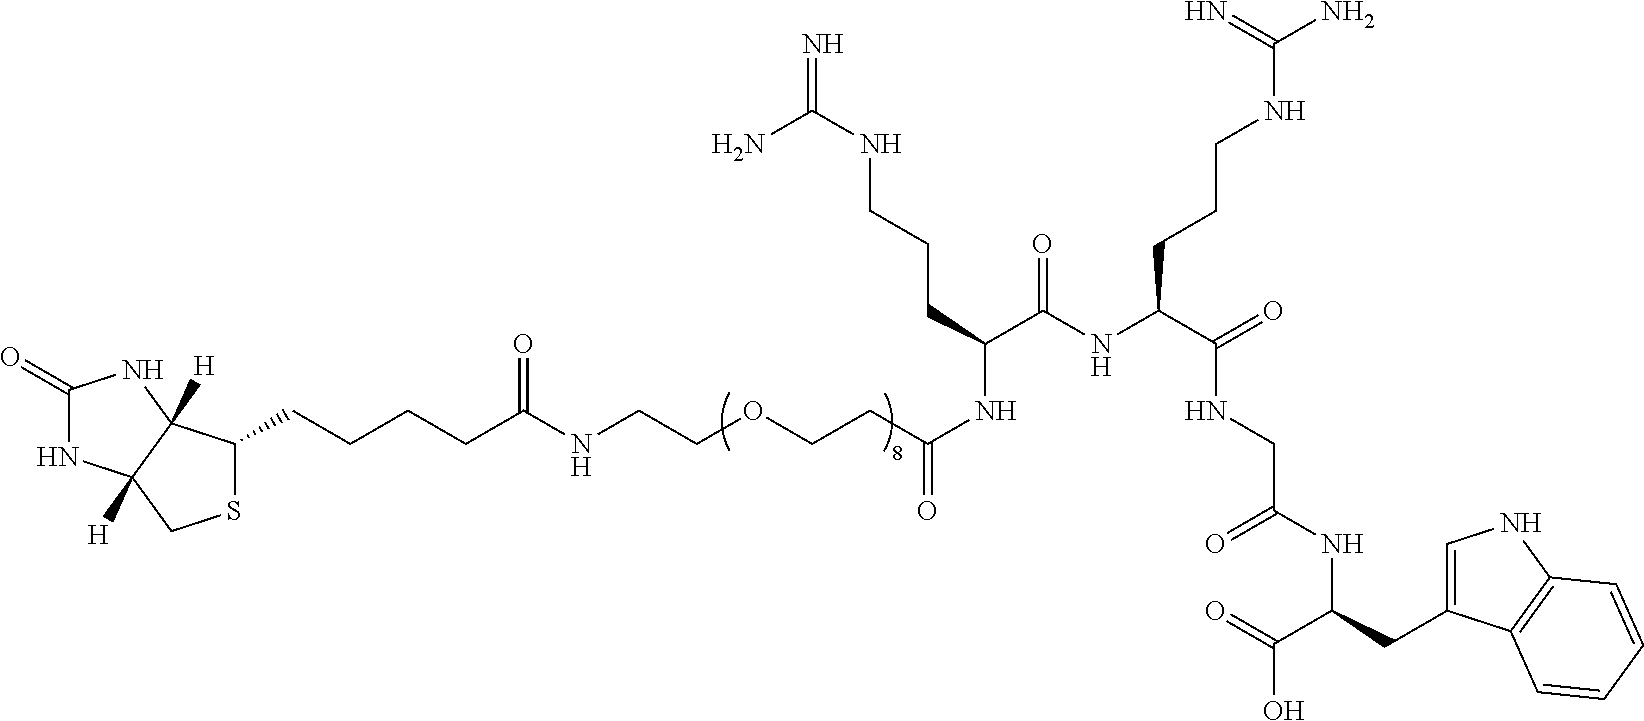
C1(=O)NC2([H])C([H])(N1)C(CCCCC(NCCOCCC(NC(C(=O)NC(C(=O)NCC(NC(CC1=CNC3=C1C=CC=C3)C(=O)O)=O)CCCNC(N)=N)CCCNC(=N)N)=O)=O)SC2
